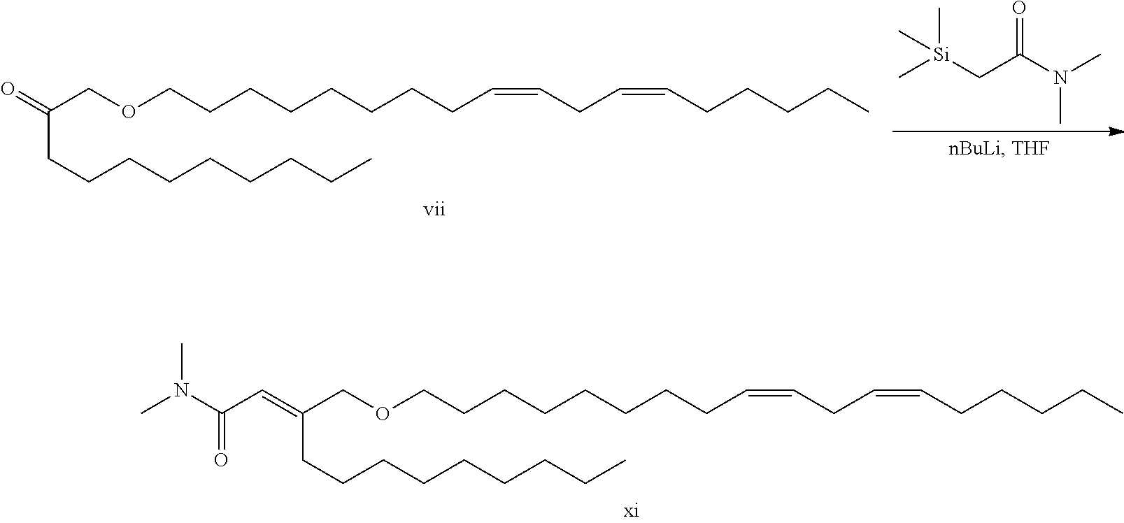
C(COCCCCCCCCC=CCC=CCCCCC)(=CC(N(C)C)=O)CCCCCCCCC.C(COCCCCCCCCC=CCC=CCCCCC)(=O)CCCCCCCCC.C[Si](CC(N(C)C)=O)(C)C
